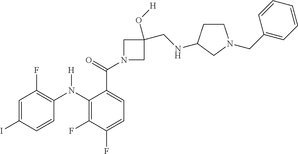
C1=C(I)C=CC(N(C2=C(F)C(F)=CC=C2C(=O)N2CC(CNC3CCN(CC4=CC=CC=C4)C3)(O[H])C2)[H])=C1F
